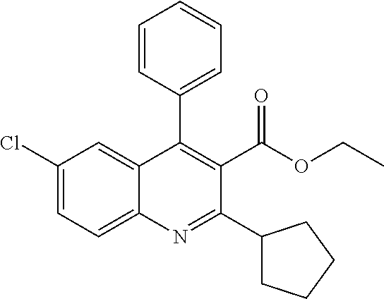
C1=CC(C2=C(C(OCC)=O)C(C3CCCC3)=NC3=CC=C(Cl)C=C23)=CC=C1
